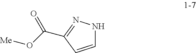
C1=CC(C(O[Me])=O)=NN1
